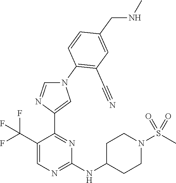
C1(C(F)(F)F)=CN=C(NC2CCN(S(C)(=O)=O)CC2)N=C1C1=CN(C2=C(C#N)C=C(CNC)C=C2)C=N1
